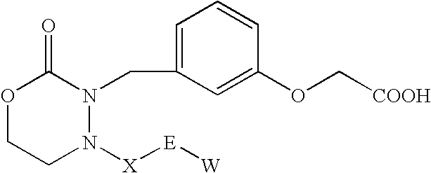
O1CCN([X][E][W])N(CC2=CC=CC(OC[COOH])=C2)C1=O
